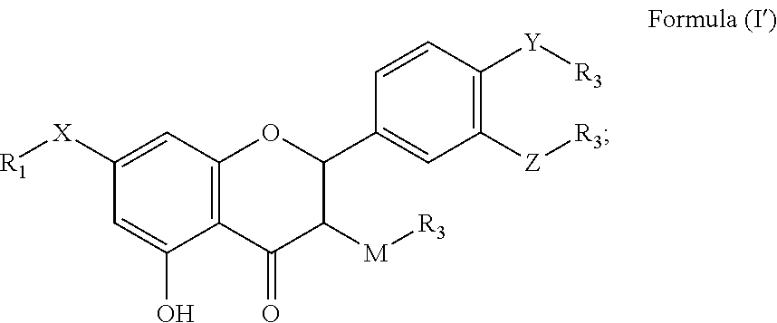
C1([X][R1])=CC2=C(C(O)=C1)C(=O)C([M][R3])C(C1=CC([Z][R3])=C([Y][R3])C=C1)O2
